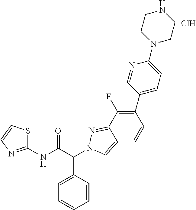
C(C(NC1=NC=CS1)=O)(C1=CC=CC=C1)N1N=C2C(=C1)C=CC(C1=CC=C(N3CCNCC3)N=C1)=C2F.Cl
